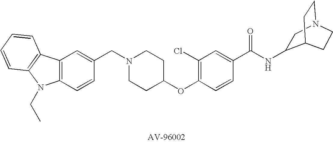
C1(CN2CCC(OC3=C(Cl)C=C(C(NC4CN5CCC4CC5)=O)C=C3)CC2)=CC2=C(C=C1)N(CC)C1=C2C=CC=C1
